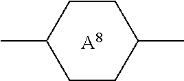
C1CC(C)CCC1C.[A8]
